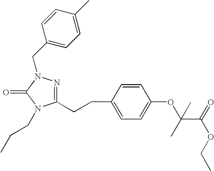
C1=CC(CCC2=NN(CC3=CC=C(C)C=C3)C(=O)N2CCC)=CC=C1OC(C(OCC)=O)(C)C
